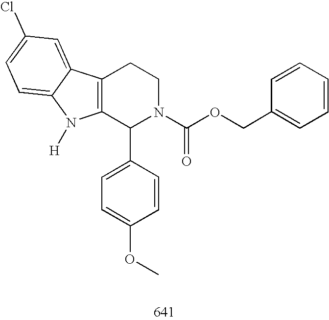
C12=C(C(C3=CC=C(OC)C=C3)N(C(OCC3=CC=CC=C3)=O)CC1)N([H])C1=CC=C(Cl)C=C21
